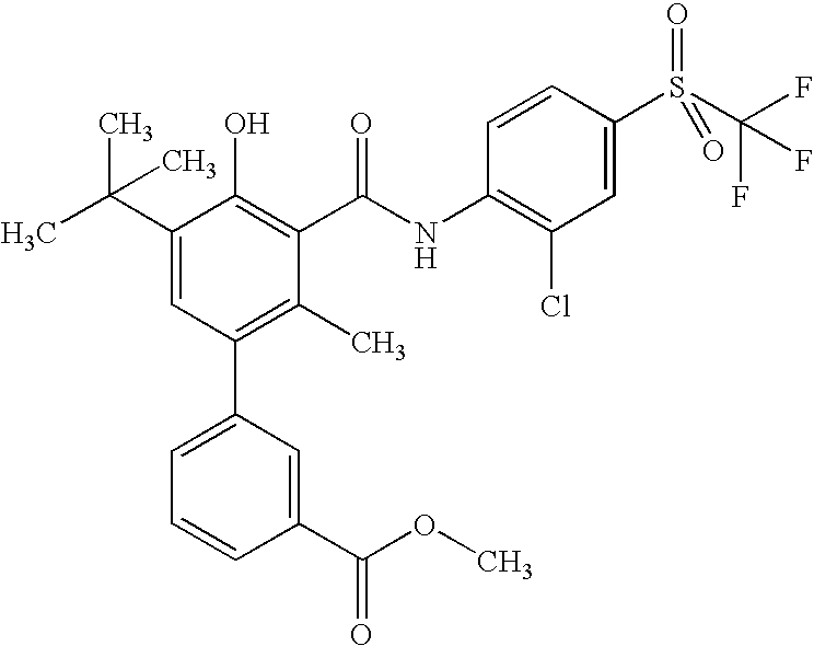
C1(C(C)(C)C)=CC(C2=CC=CC(C(OC)=O)=C2)=C(C)C(C(NC2=C(Cl)C=C(S(C(F)(F)F)(=O)=O)C=C2)=O)=C1O
